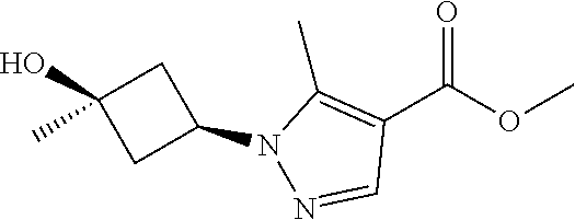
C1(N2C(C)=C(C(OC)=O)C=N2)CC(O)(C)C1
